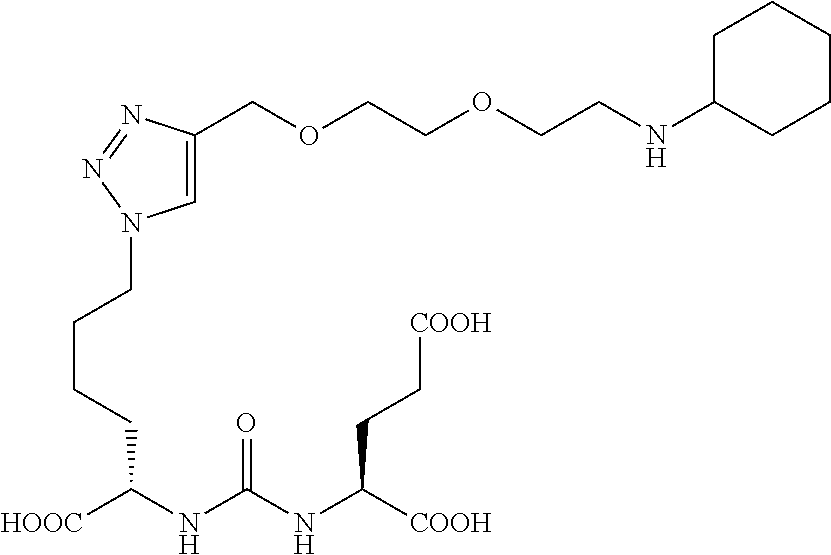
C1=C(COCCOCCNC2CCCCC2)N=NN1CCCCC([HOOC])NC(NC([COOH])CC[COOH])=O
